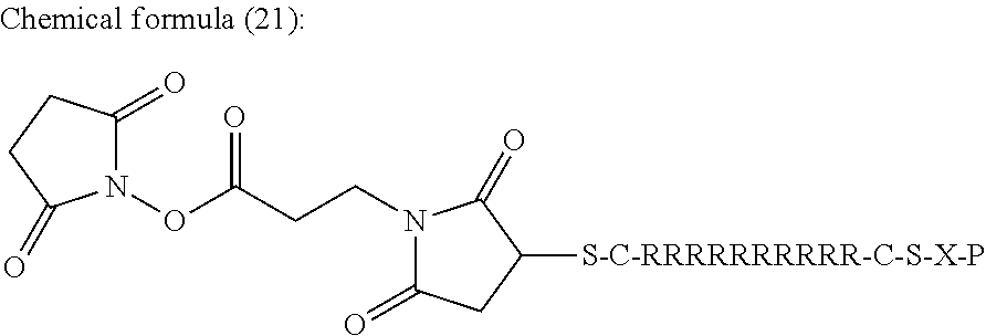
N1(OC(CCN2C(=O)CC([S-C-RRRRRRRRRR-C-S-X-P])C2=O)=O)C(=O)CCC1=O
